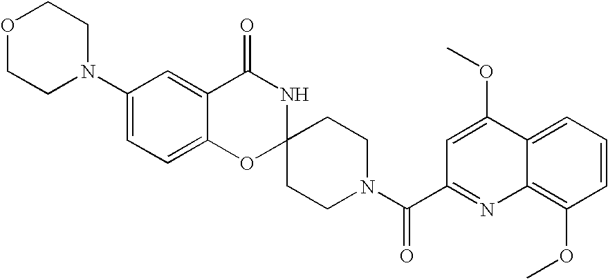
C1(N2CCOCC2)=CC=C2C(=C1)C(=O)NC1(O2)CCN(C(C2=NC3=C(OC)C=CC=C3C(OC)=C2)=O)CC1
